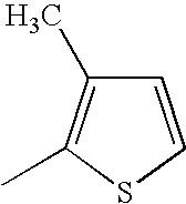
C1=CSC(C)=C1C
